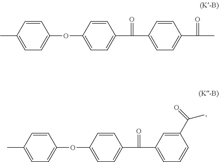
C1=CC(C)=CC=C1OC1=CC=C(C(=O)C2=CC=CC(C(=O)C)=C2)C=C1.C1=CC(C)=CC=C1OC1=CC=C(C(=O)C2=CC=C(C(C)=O)C=C2)C=C1
